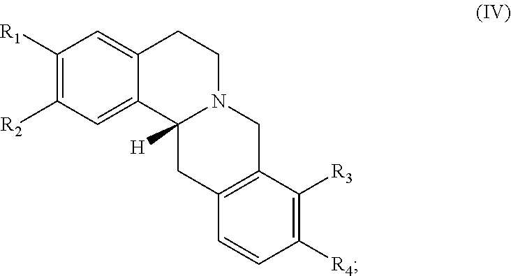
C1([R1])=C([R2])C=C2C(=C1)CCN1C2([H])CC2=C(C1)C([R3])=C([R4])C=C2
